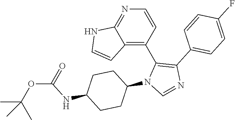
C1=CC(C2=C(C3=CC=C(F)C=C3)N=CN2C2CCC(NC(OC(C)(C)C)=O)CC2)=C2C(=N1)NC=C2
